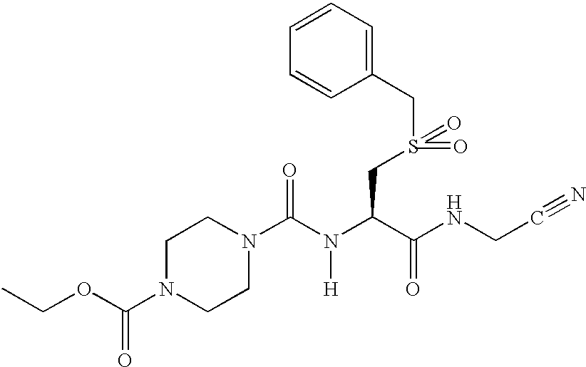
CCOC(N1CCN(C(N(C(C(NCC#N)=O)CS(CC2=CC=CC=C2)(=O)=O)[H])=O)CC1)=O
